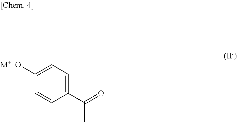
C1([M+ -O])=CC=C(C(=O)C)C=C1
